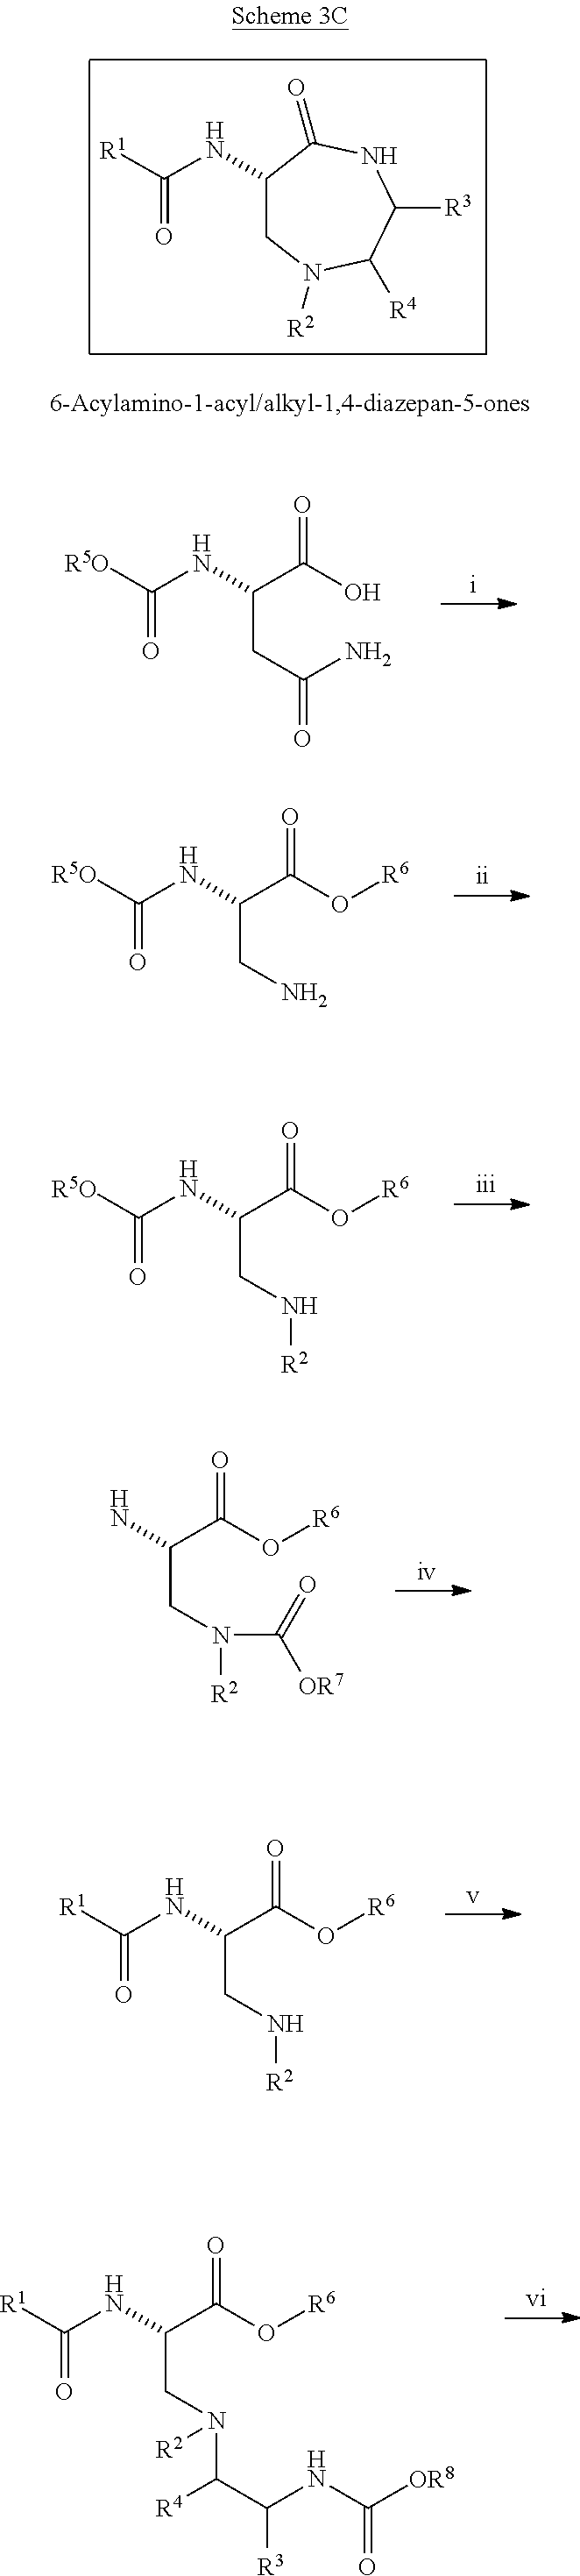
C1(NC([R1])=O)CN([R2])C([R4])C([R3])NC1=O.[R5O]C(NC(C(O)=O)CC(=O)N)=O.[R5O]C(NC(C(O[R6])=O)CN)=O.[R5O]C(NC(C(O[R6])=O)CN[R2])=O.NC(C(O[R6])=O)CN([R2])C(=O)[OR7].[R1]C(NC(C(O[R6])=O)CN[R2])=O.[R1]C(NC(C(O[R6])=O)CN(C(C(NC([OR8])=O)[R3])[R4])[R2])=O
